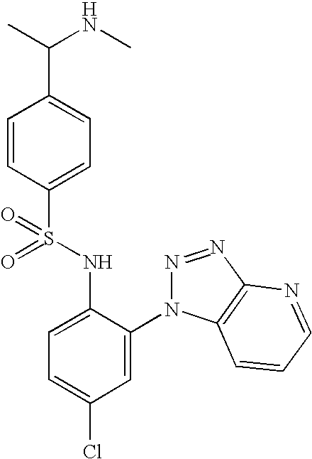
C1=CC(S(=O)(NC2=CC=C(Cl)C=C2N2N=NC3=C2C=CC=N3)=O)=CC=C1C(C)NC
